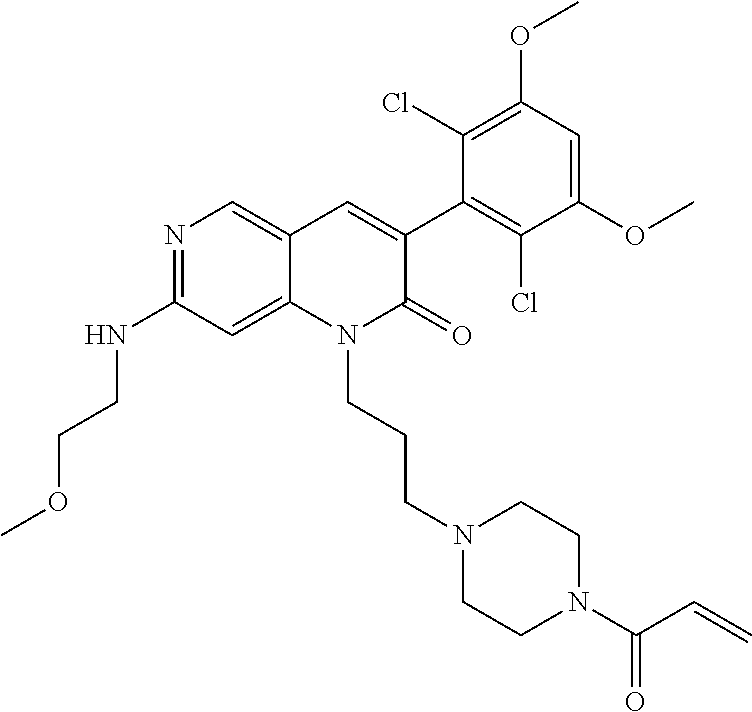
C1(NCCOC)=NC=C2C(=C1)N(CCCN1CCN(C(C=C)=O)CC1)C(=O)C(C1=C(Cl)C(OC)=CC(OC)=C1Cl)=C2
